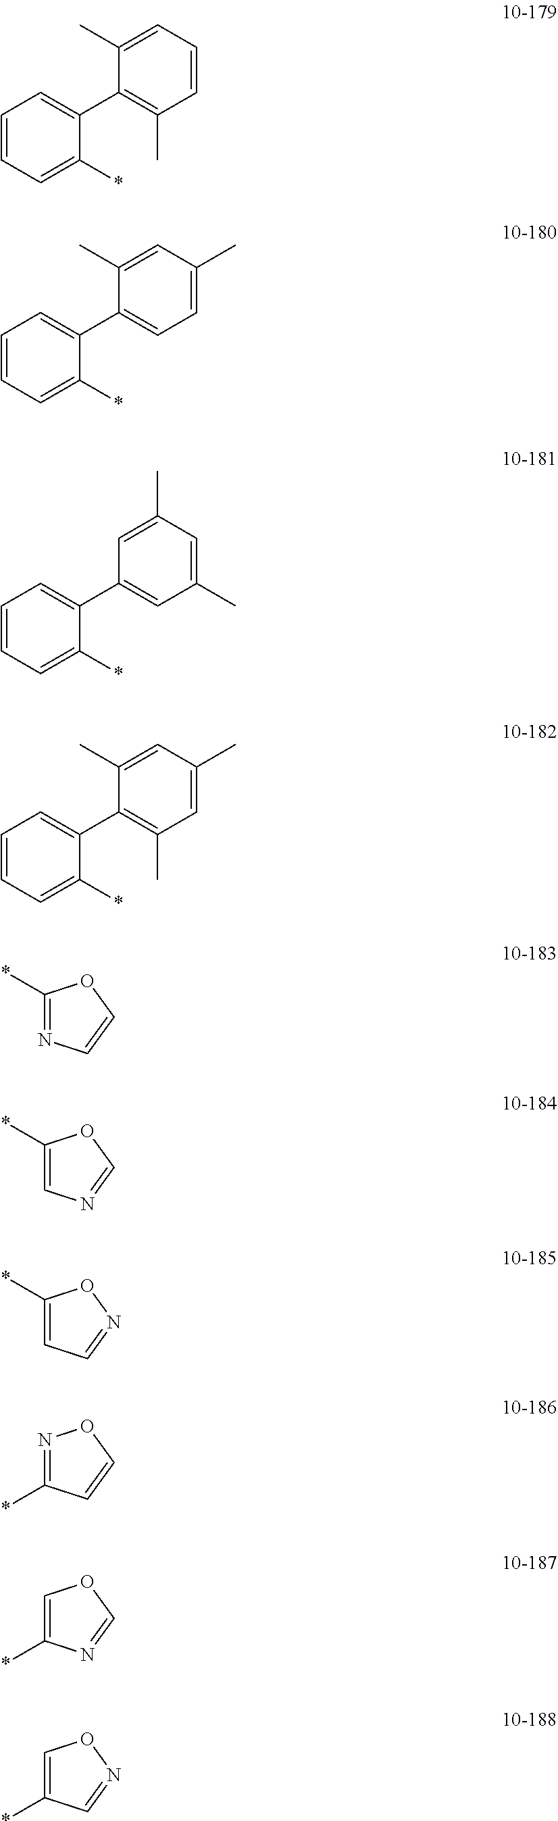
C1=CC=C(*)C(C2=C(C)C=CC=C2C)=C1.C1=CC=C(*)C(C2=CC=C(C)C=C2C)=C1.C1=CC=C(*)C(C2=CC(C)=CC(C)=C2)=C1.C1=CC=C(*)C(C2=C(C)C=C(C)C=C2C)=C1.C1(*)=NC=CO1.C1(*)=CN=CO1.C1(*)=CC=NO1.N1=C(*)C=CO1.C1=C(*)N=CO1.C1=C(*)C=NO1
